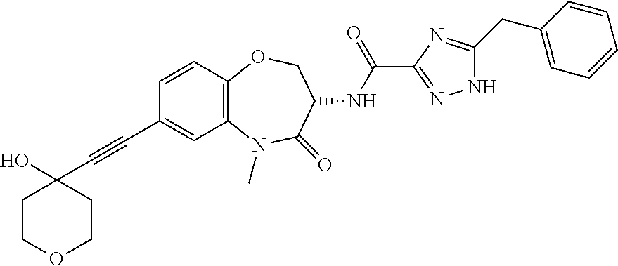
C(#CC1(O)CCOCC1)C1=CC2=C(C=C1)OCC(NC(=O)C1=NNC(CC3=CC=CC=C3)=N1)C(=O)N2C
